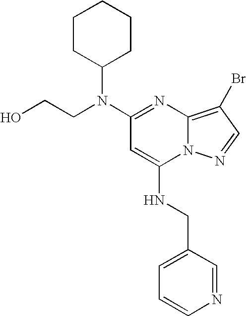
C1=CN=CC(CNC2=CC(N(CCO)C3CCCCC3)=NC3=C(Br)C=NN23)=C1
